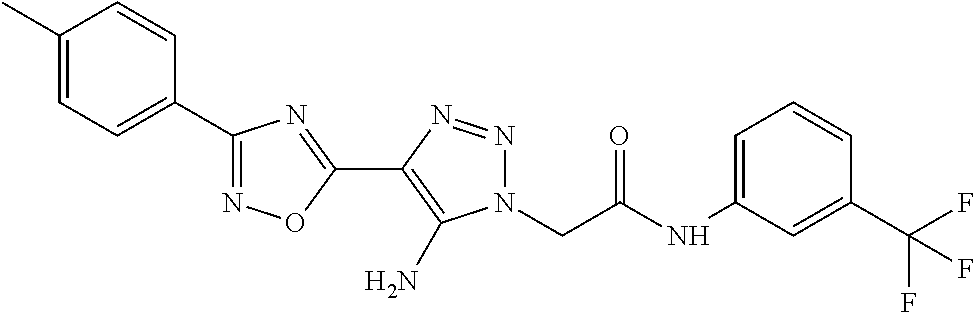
C1(C)=CC=C(C2=NOC(C3=C(N)N(CC(NC4=CC=CC(C(F)(F)F)=C4)=O)N=N3)=N2)C=C1
